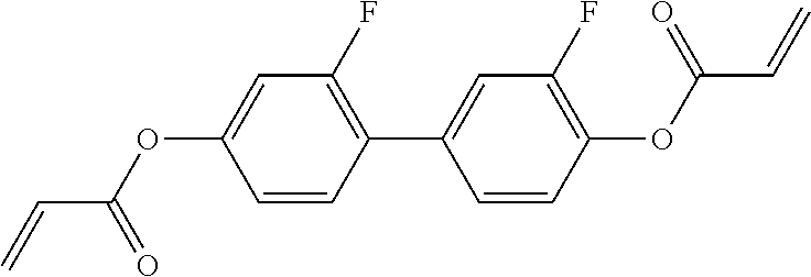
O(C(C=C)=O)C1=C(F)C=C(C2=C(F)C=C(OC(C=C)=O)C=C2)C=C1
